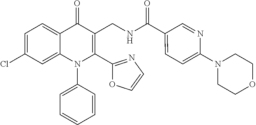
C1=C(Cl)C=C2C(=C1)C(=O)C(CNC(C1=CC=C(N3CCOCC3)N=C1)=O)=C(C1=NC=CO1)N2C1=CC=CC=C1
